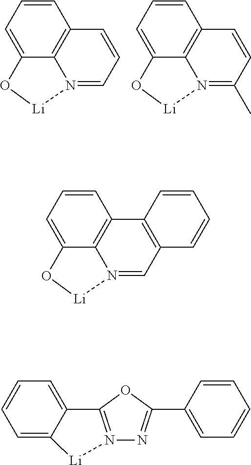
C1=CC=C2C3=C1C=CC=N3[Li]O2.C1=CC=C2C3=C1C=CC(C)=N3[Li]O2.C1=CC=C2C3=C1C1=C(C=N3[Li]O2)C=CC=C1.C1=C2C(=CC=C1)[Li]N1=C2OC(C2=CC=CC=C2)=N1
